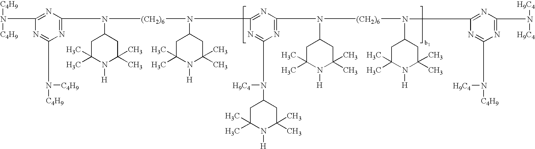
N([(CH2)6]N(C1CC(C)(C)N([H])C(C)(C)C1)C1=NC(N([(CH2)6]N(C2CC(C)(C)N([H])C(C)(C)C2)C2=NC(N([H9C4])[H9C4])=NC(N([C4H9])[H9C4])=N2)C2CC(C)(C)N([H])C(C)(C)C2)=NC(N([H9C4])C2CC(C)(C)N([H])C(C)(C)C2)=N1)(C1CC(C)(C)N([H])C(C)(C)C1)C1=NC(N([C4H9])[C4H9])=NC(N([C4H9])[C4H9])=N1
